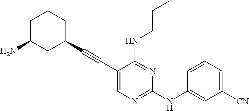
C1(C#CC2=CN=C(NC3=CC([CN])=CC=C3)N=C2NCCC)CCCC(N)C1
